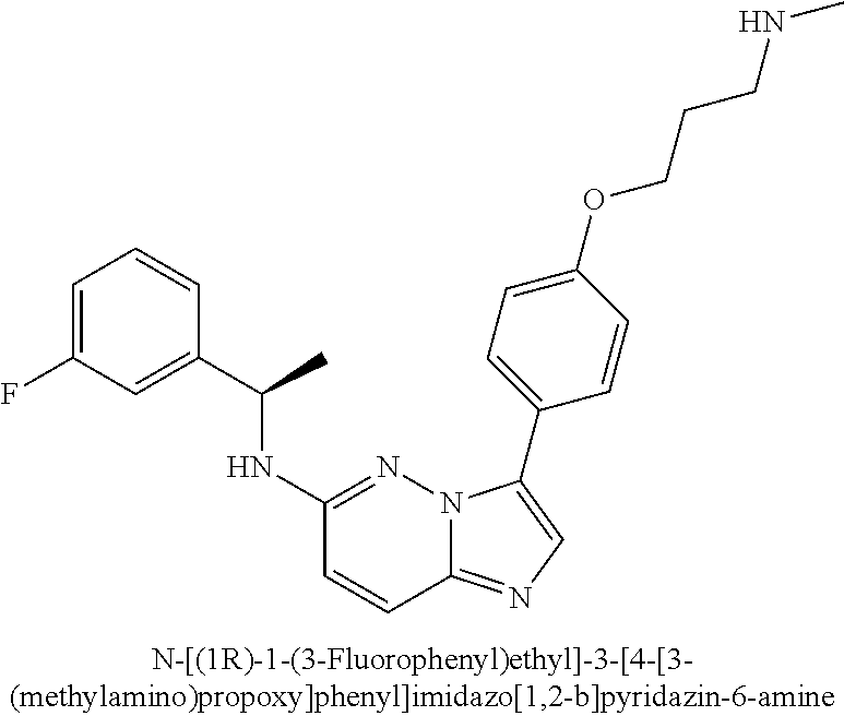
C1(NC(C2=CC(F)=CC=C2)C)=NN2C(=NC=C2C2=CC=C(OCCCNC)C=C2)C=C1
